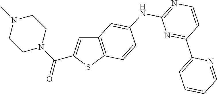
N1(C)CCN(C(=O)C2=CC3=C(S2)C=CC(NC2=NC=CC(C4=CC=CC=N4)=N2)=C3)CC1
